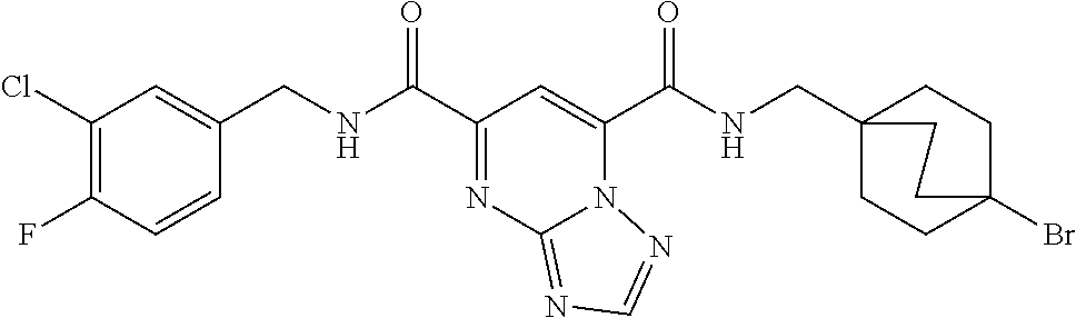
C1(Cl)=C(F)C=CC(CNC(C2=NC3=NC=NN3C(C(NCC34CCC(Br)(CC3)CC4)=O)=C2)=O)=C1
